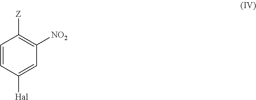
C1=CC([Hal])=CC([NO2])=C1[Z]
